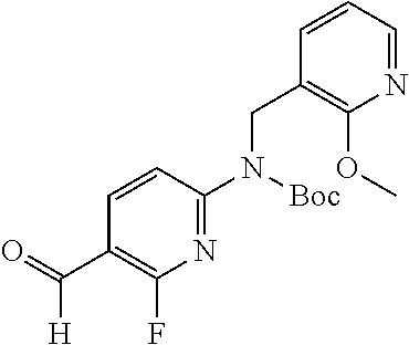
C1=CC=NC(OC)=C1CN(C1=NC(F)=C(C(=O)[H])C=C1)[Boc]
